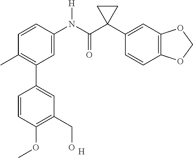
C1=C(N(C(C2(C3=CC4=C(C=C3)OCO4)CC2)=O)[H])C=CC(C)=C1C1=CC(CO)=C(OC)C=C1.[H]
